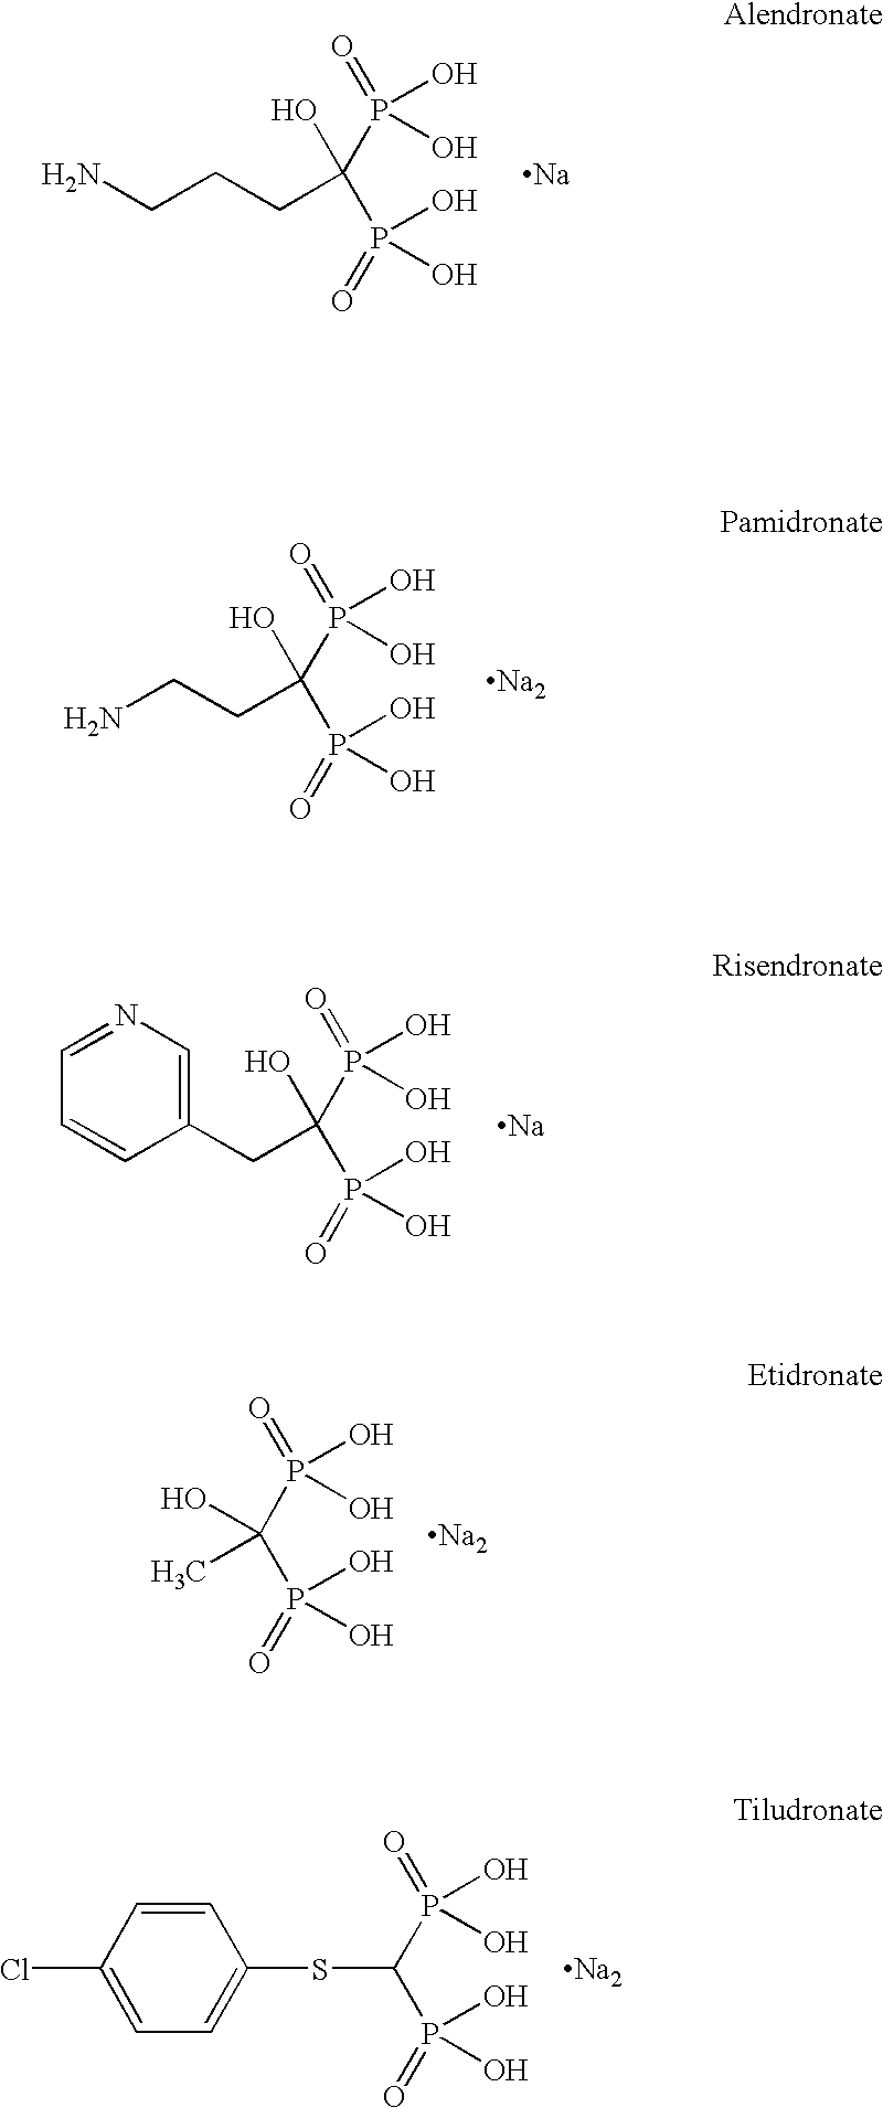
NCCCC(P(=O)(O)O)(P(=O)(O)O)O.[Na].NCCC(P(=O)(O)O)(P(=O)(O)O)O.[Na2].C1(CC(P(=O)(O)O)(P(=O)(O)O)O)=CN=CC=C1.[Na].C(P(=O)(O)O)(P(=O)(O)O)(O)C.[Na2].C(P(=O)(O)O)(P(=O)(O)O)SC1=CC=C(Cl)C=C1.[Na2]
